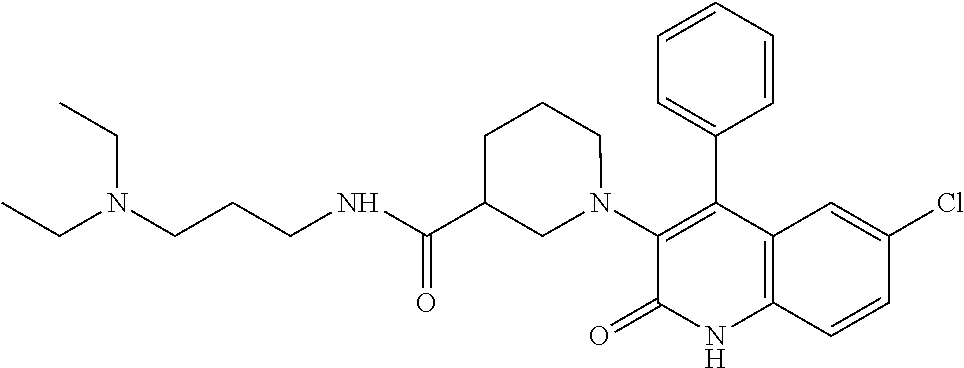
C1(N2CCCC(C(NCCCN(CC)CC)=O)C2)=C(C2=CC=CC=C2)C2=C(NC1=O)C=CC(Cl)=C2
